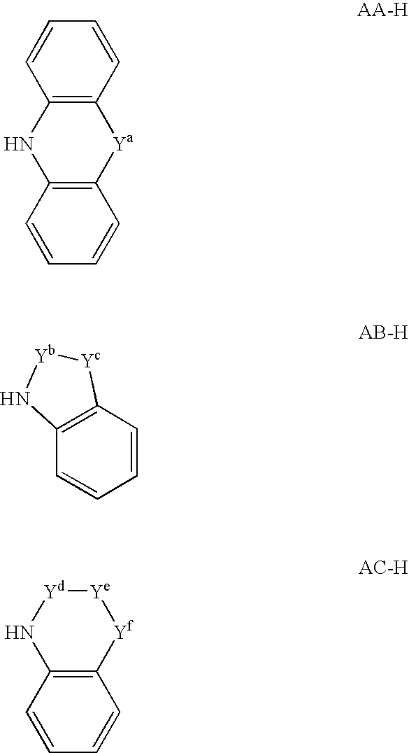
C12=C(C=CC=C1)[Ya]C1=C(N2)C=CC=C1.C12=C(C=CC=C1)[Yc][Yb]N2.C1=CC2=C(C=C1)N[Yd][Ye][Yf]2
